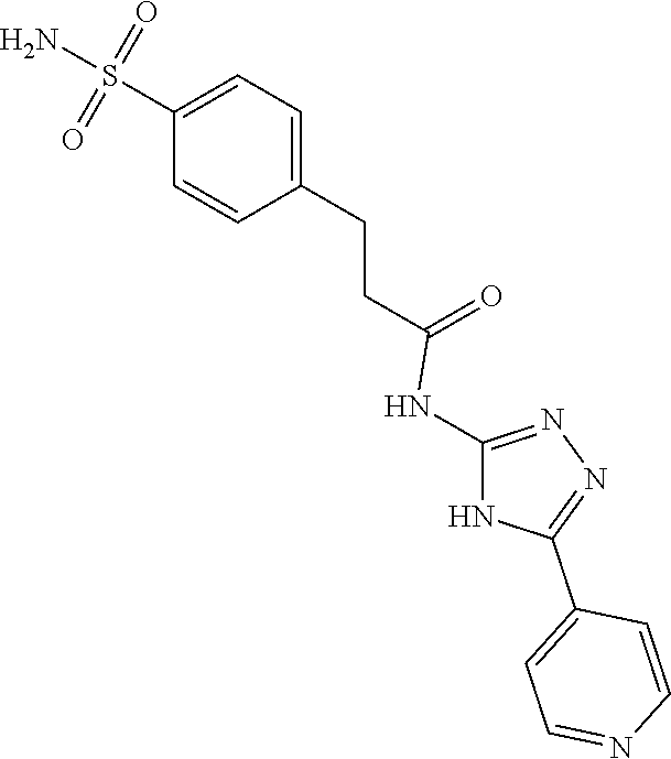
C1=C(CCC(=O)NC2=NN=C(C3=CC=NC=C3)N2)C=CC(S(=O)(=O)N)=C1
